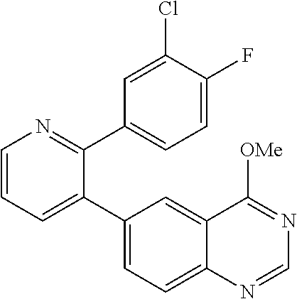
C1=CN=C(C2=CC=C(F)C(Cl)=C2)C(C2=CC=C3C(=C2)C([OMe])=NC=N3)=C1
